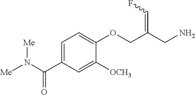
C1=C(C(N([Me])[Me])=O)C=C([OCH3])C(OCC(CN)=CF)=C1
